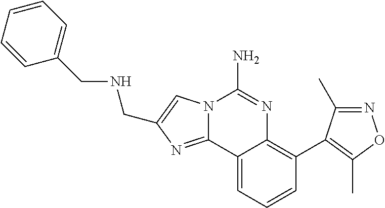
C12=NC(CNCC3=CC=CC=C3)=CN1C(N)=NC1=C(C3=C(C)ON=C3C)C=CC=C21
